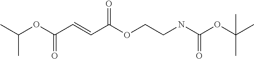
C(OC(NCCOC(C=CC(OC(C)C)=O)=O)=O)(C)(C)C
